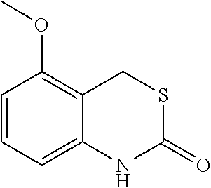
C1=CC(OC)=C2C(=C1)NC(=O)SC2
